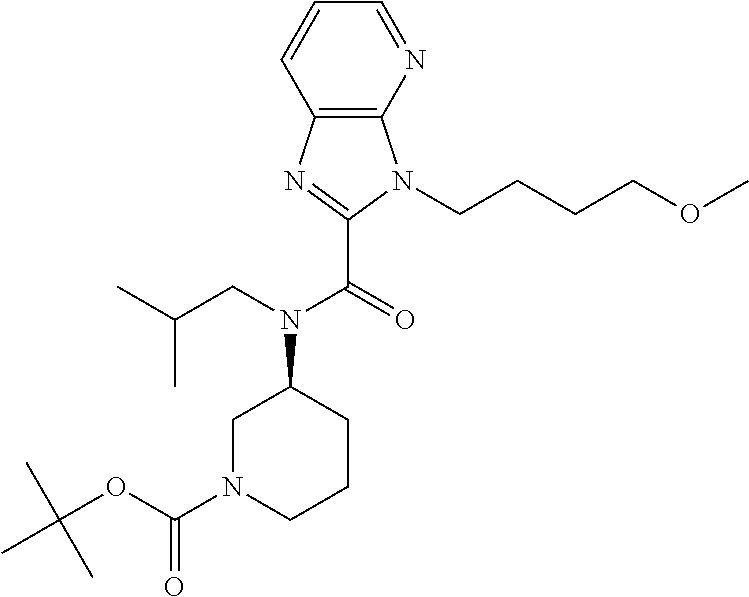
C12=C(N=CC=C1)N(CCCCOC)C(C(=O)N(CC(C)C)C1CN(C(OC(C)(C)C)=O)CCC1)=N2
